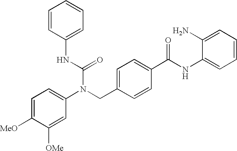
C(C1=CC=C(C(NC2=CC=CC=C2N)=O)C=C1)N(C(NC1=CC=CC=C1)=O)C1=CC=C([MeO])C([OMe])=C1
